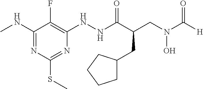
C1(NC)=NC(SC)=NC(NNC(C(CN(C([H])=O)O)CC2CCCC2)=O)=C1F
